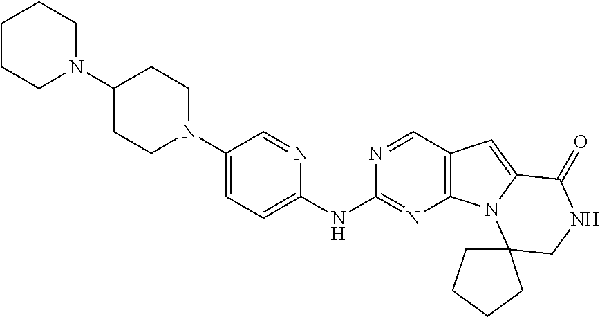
C1(N2CCC(N3CCCCC3)CC2)=CC=C(NC2=NC3=C(C=N2)C=C2N3C3(CNC2=O)CCCC3)N=C1
